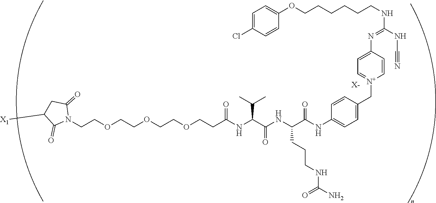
[X-].N1(CCOCCOCCOCCC(NC(C(NC(C(NC2=CC=C(C[N+]3=CC=C(N=C(NCCCCCCOC4=CC=C(Cl)C=C4)NC#N)C=C3)C=C2)=O)CCCNC(N)=O)=O)C(C)C)=O)C(=O)CC([X1])C1=O
